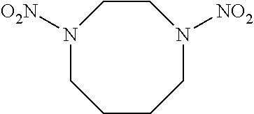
N1([O2N])CCCCN([NO2])CC1
